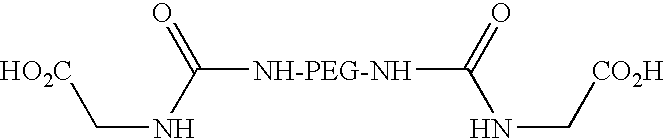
N(C([NH-PEG-NH]C(NC[CO2H])=O)=O)C[HO2C]
